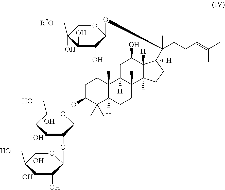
C1C(OC2OC(CO)C(O)C(O)C2OC2OCC(CO)(O)C(O)C2O)C(C)(C)C2([H])C(C)(C1)C1([H])C(C)(CC2)C2(C)C([H])(C(O)C1)C(C(CCC=C(C)C)(C)OC1OCC(C[R7O])(O)C(O)C1O)([H])CC2
